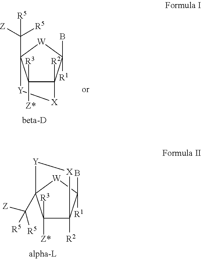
C12([R2])C(B)([R1])[W]C(C([Z])([R5])[R5])([Y][X]1)C2([R3])[Z*].C12([R2])C(B)([R1])[W]C(C([R5])([Z])[R5])([Y][X]1)C2([R3])[Z*]
